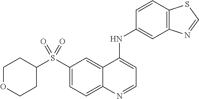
S(C1=CC=C2C(=C1)C(NC1=CC3=C(C=C1)SC=N3)=CC=N2)(C1CCOCC1)(=O)=O
